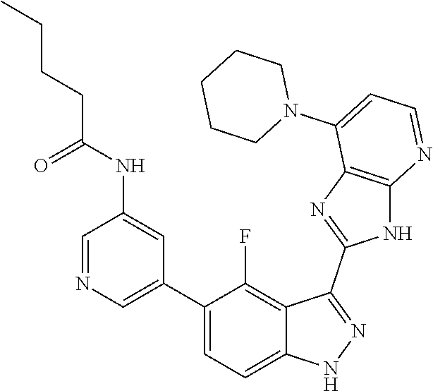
C1=NC=C(C2=CC=C3C(=C2F)C(C2=NC4=C(N2)N=CC=C4N2CCCCC2)=NN3)C=C1NC(CCCC)=O
